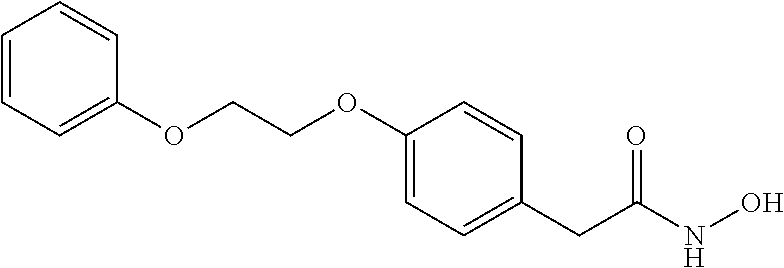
C1=CC=C(OCCOC2=CC=C(CC(=O)NO)C=C2)C=C1
